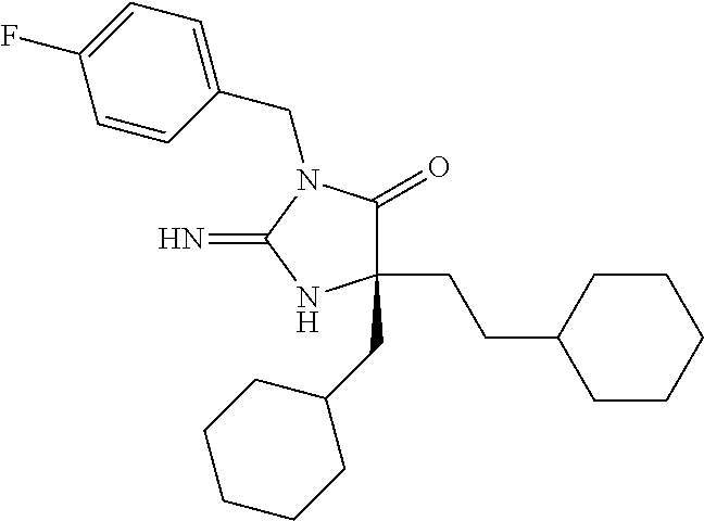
C1(CC2CCCCC2)(CCC2CCCCC2)C(=O)N(CC2=CC=C(F)C=C2)C(=N)N1
